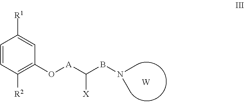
C1=CC([R2])=C(O[A]C(BN(C)C)[X])C=C1[R1].[W]
